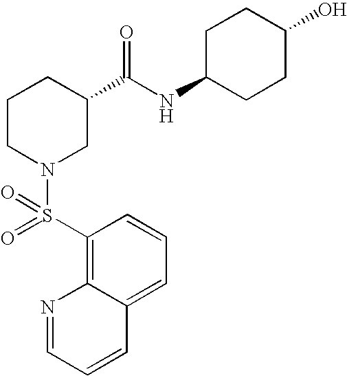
C1=CC(S(=O)(N2CC(C(NC3CCC(O)CC3)=O)CCC2)=O)=C2C(=C1)C=CC=N2
